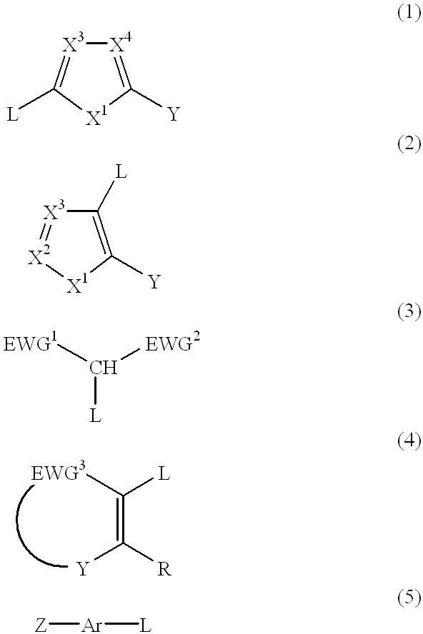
[X4]1=C([Y])[X1]C([L])=[X3]1.C1([L])=C([Y])[X1][X2]=[X3]1.C([L])([EWG1])[EWG2].C(=C([Y])[R])([EWG3])[L].[Z][Ar][L]
